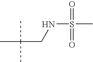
CC(CNS(C)(=O)=O)(C)C
